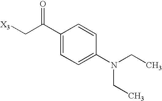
C1(C(C[X3])=O)=CC=C(N(CC)CC)C=C1
